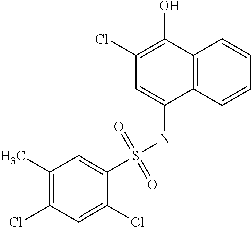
C12=C(C=CC=C1)C(NS(C1=CC(C)=C(Cl)C=C1Cl)(=O)=O)=CC(Cl)=C2O
